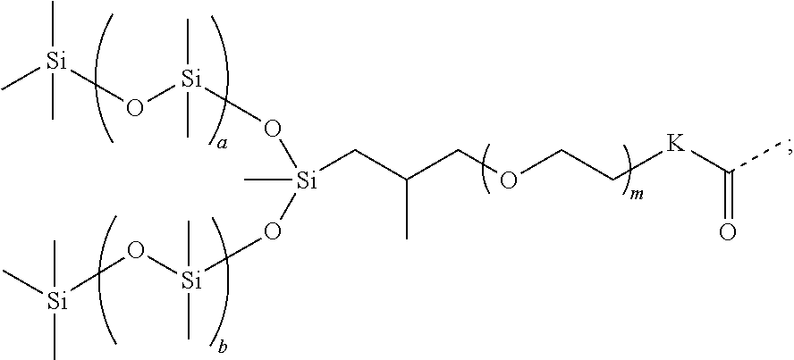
C[Si](O[Si](O[Si](O[Si](O[Si](C)(C)C)(C)C)(C)CC(COCC[K]C(C)=O)C)(C)C)(C)C
